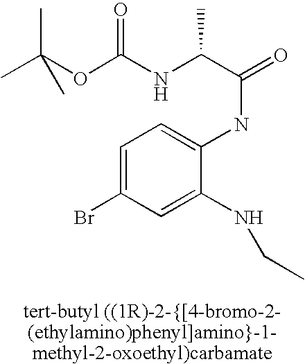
C1=C(Br)C=C(NCC)C(NC(=O)C(NC(OC(C)(C)C)=O)C)=C1
